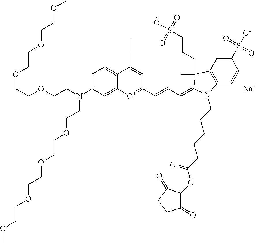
[Na].C(COCCN(C1=CC=C2C(=C1)[O+]=C(C=CC=C1C(C)(CCCS(O)(=O)=O)C3=C(C=CC(S([O-])(=O)=O)=C3)N1CCCCCC(=O)OC1C(=O)CCC1=O)C=C2C(C)(C)C)CCOCCOCCOCCOC)OCCOCCOC
